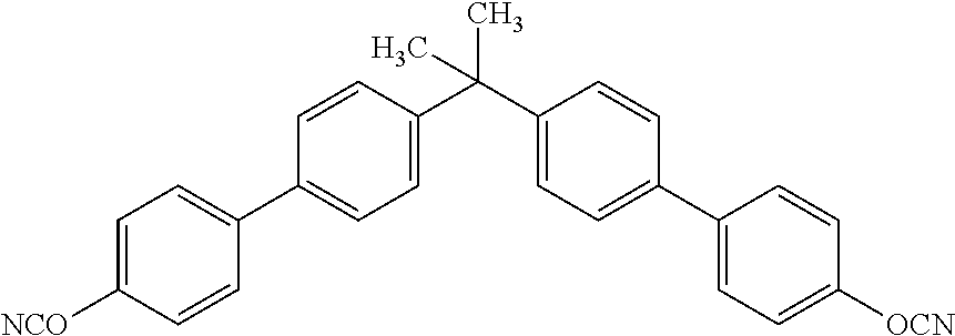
C1(C(C2=CC=C(C3=CC=C([NCO])C=C3)C=C2)(C)C)=CC=C(C2=CC=C([OCN])C=C2)C=C1
